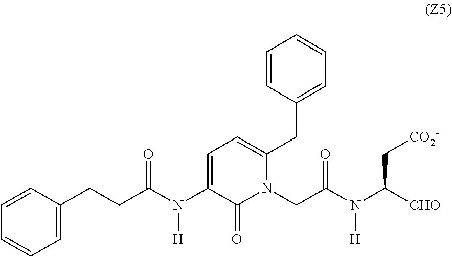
C1=CC=C(CCC(N(C2=CC=C(CC3=CC=CC=C3)N(CC(=O)N([H])C(C[CO2-])[CHO])C2=O)[H])=O)C=C1
